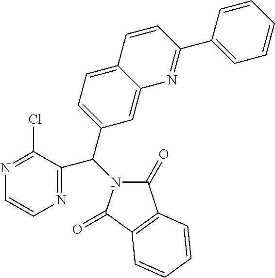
N1=C(Cl)C(C(C2=CC=C3C(=C2)N=C(C2=CC=CC=C2)C=C3)N2C(=O)C3=C(C2=O)C=CC=C3)=NC=C1
